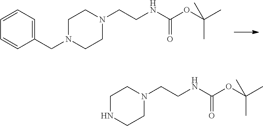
C1(CN2CCN(CCNC(OC(C)(C)C)=O)CC2)=CC=CC=C1.N1CCN(CCNC(OC(C)(C)C)=O)CC1
